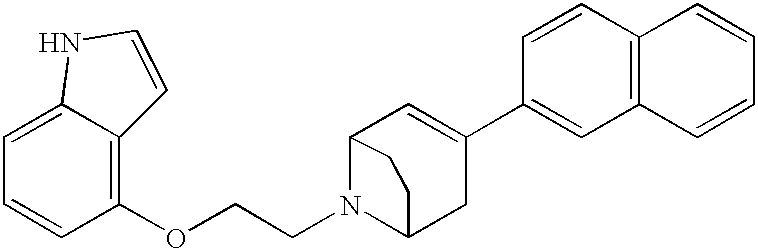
C1=CC(OCCN2C3CC(C4=CC5=C(C=C4)C=CC=C5)=CC2CC3)=C2C(=C1)NC=C2
